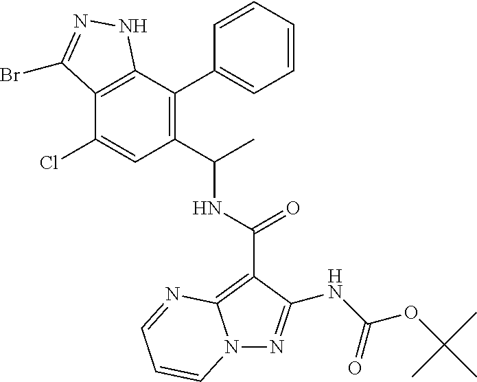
C1(Cl)=CC(C(C)NC(=O)C2=C3N(N=C2NC(=O)OC(C)(C)C)C=CC=N3)=C(C2=CC=CC=C2)C2=C1C(Br)=NN2
